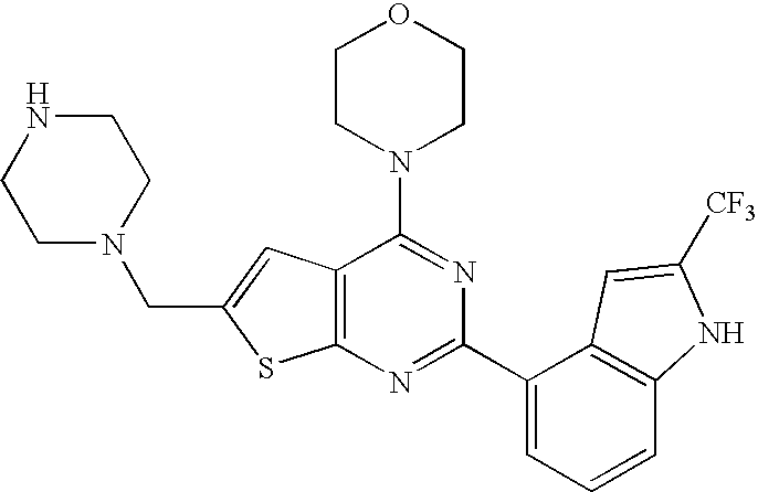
C12=C(N=C(C3=CC=CC4=C3C=C([CF3])N4)N=C1N1CCOCC1)SC(CN1CCNCC1)=C2
